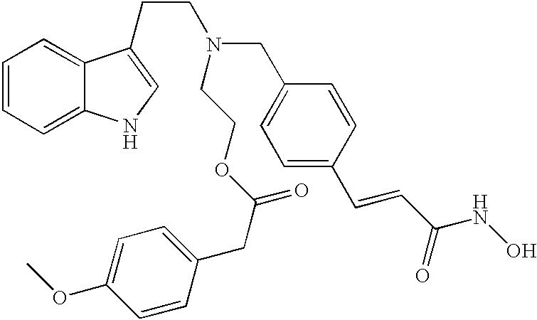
C1=CC(C=CC(NO)=O)=CC=C1CN(CCC1=CNC2=CC=CC=C21)CCOC(CC1=CC=C(OC)C=C1)=O
